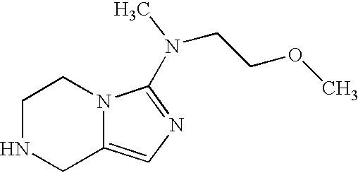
C1NCC2=CN=C(N(CCOC)C)N2C1
